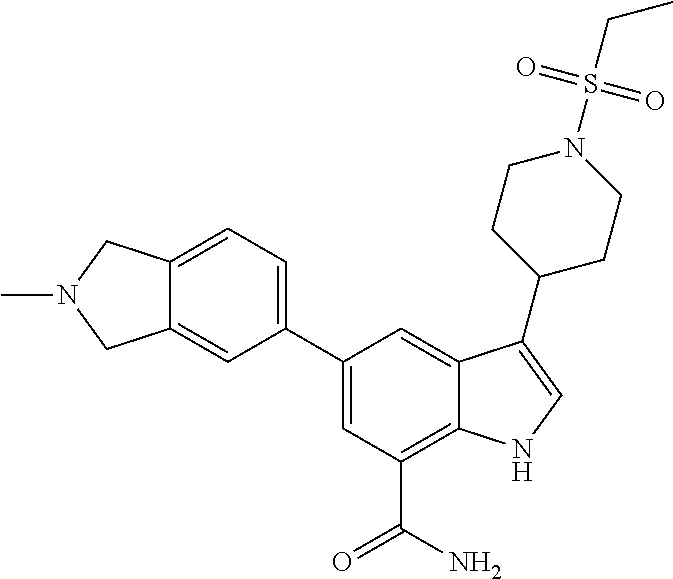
CN1CC2=CC(C3=CC(C(N)=O)=C4C(=C3)C(C3CCN(S(=O)(=O)CC)CC3)=CN4)=CC=C2C1
